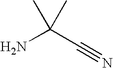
NC(C#N)(C)C
